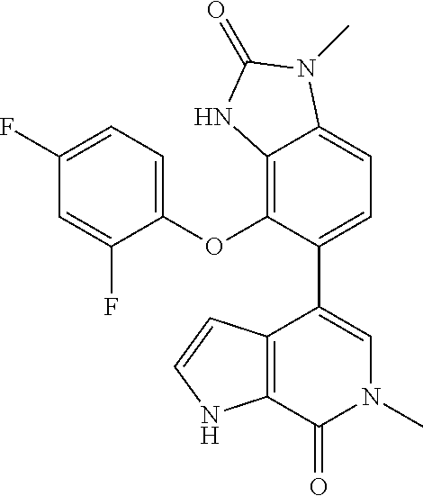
C12=C(OC3=CC=C(F)C=C3F)C(C3=CN(C)C(=O)C4=C3C=CN4)=CC=C1N(C)C(=O)N2
